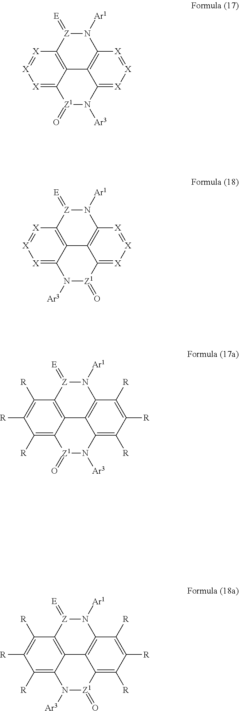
[X]1=[X][X]=C2C3=C1[Z](=[E])N([Ar1])C1=C3C(=[X][X]=[X]1)N([Ar3])[Z1]2=O.[X]1=[X][X]=C2C3=C1[Z](=[E])N([Ar1])C1=C3C(=[X][X]=[X]1)[Z1](=O)N2[Ar3].C1([R])=C([R])C([R])=C2C3=C1[Z](=[E])N([Ar1])C1=C3C(=C([R])C([R])=C1[R])N([Ar3])[Z1]2=O.C1([R])=C([R])C([R])=C2C3=C1[Z](=[E])N([Ar1])C1=C3C(=C([R])C([R])=C1[R])[Z1](=O)N2[Ar3]
